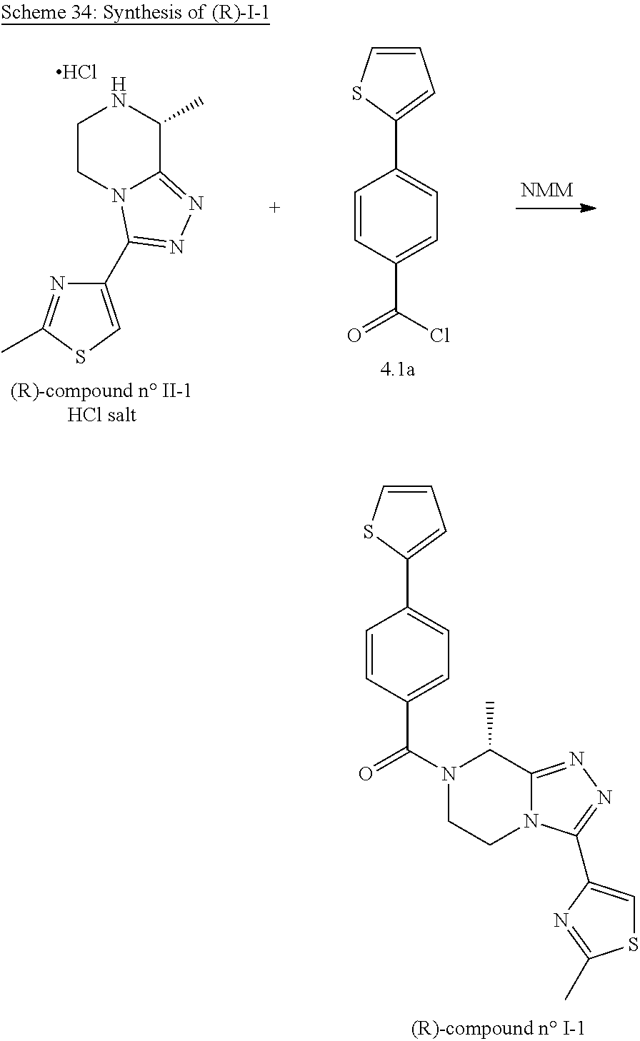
C1=CSC(C2=CC=C(C(N3CCN4C(=NN=C4C4=CSC(C)=N4)C3C)=O)C=C2)=C1.C1CN2C(=NN=C2C2=CSC(C)=N2)C(C)N1.Cl.C1=CSC(C2=CC=C(C(Cl)=O)C=C2)=C1
